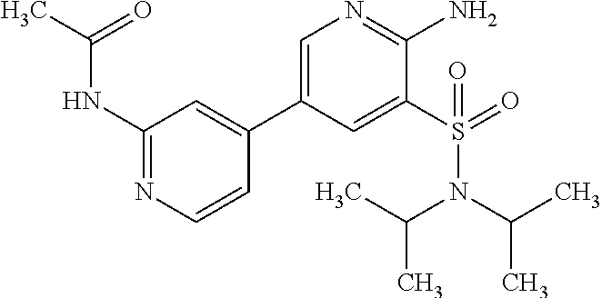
C1(NC(C)=O)=NC=CC(C2=CN=C(N)C(S(=O)(N(C(C)C)C(C)C)=O)=C2)=C1
